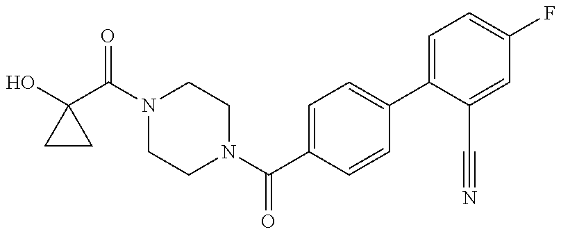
C1(O)(C(N2CCN(C(C3=CC=C(C4=CC=C(F)C=C4C#N)C=C3)=O)CC2)=O)CC1
